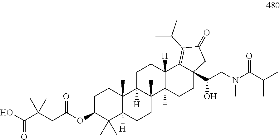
C1C(OC(CC(C(O)=O)(C)C)=O)C(C)(C)C2([H])C(C)(C1)C1([H])C(C)(CC2)C2(C)C([H])(CC1)C1=C(C(C)C)C(=O)CC1(C(CN(C(C(C)C)=O)C)O)CC2
